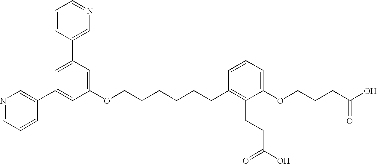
C1=C(C2=CN=CC=C2)C=C(OCCCCCCC2=C(CCC(O)=O)C(OCCCC(O)=O)=CC=C2)C=C1C1=CN=CC=C1
